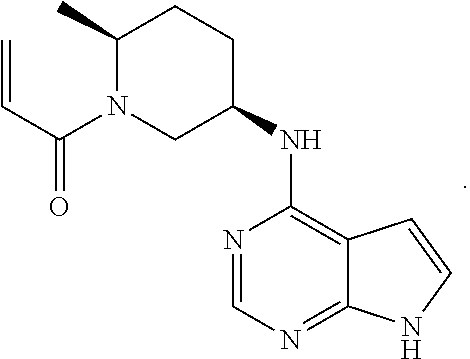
C1(C)N(C(C=C)=O)CC(NC2=C3C(=NC=N2)NC=C3)CC1
